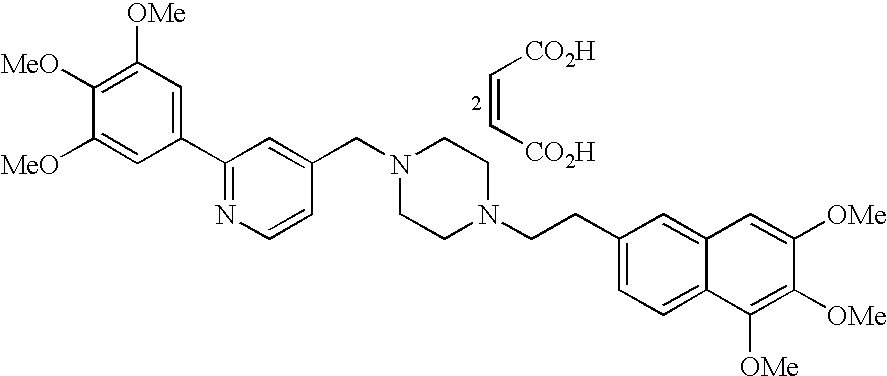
C1([MeO])=C([OMe])C=C(C2=NC=CC(CN3CCN(CCC4=CC=C5C(=C4)C=C([OMe])C([OMe])=C5[OMe])CC3)=C2)C=C1[MeO].C(=C[CO2H])[CO2H]
